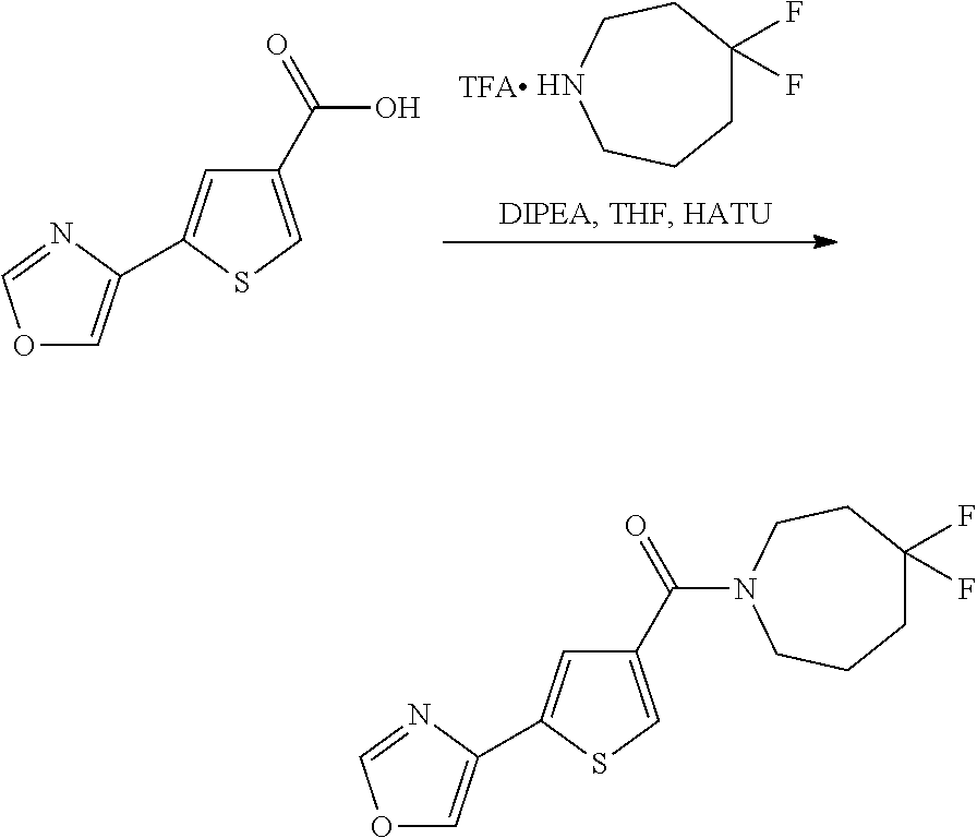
O1C=C(C2=CC(C(=O)N3CCC(F)(F)CCC3)=CS2)N=C1.O1C=C(C2=CC(C(O)=O)=CS2)N=C1.C1C(F)(F)CCNCC1
